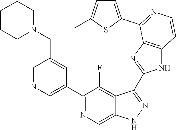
C1=NC=C(C2=NC=C3C(=C2F)C(C2=NC4=C(N2)C=CN=C4C2=CC=C(C)S2)=NN3)C=C1CN1CCCCC1
